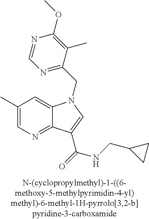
C1(C)=CN=C2C(=C1)N(CC1=NC=NC(OC)=C1C)C=C2C(NCC1CC1)=O
